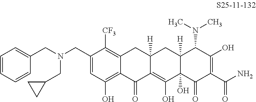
C1=C(CN(CC2=CC=CC=C2)CC2CC2)C([CF3])=C2C(=C1O)C(=O)C1=C(O)C3(O)C([H])(CC1([H])C2)C(N(C)C)C(O)=C(C(N)=O)C3=O
